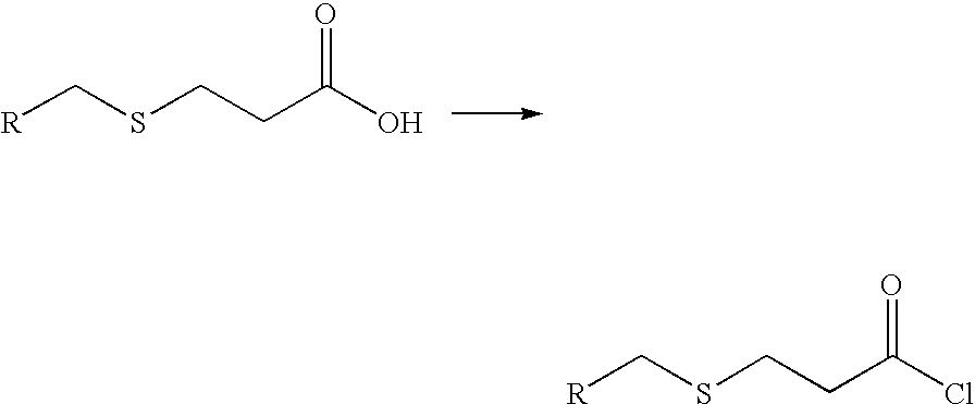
[R]CSCCC(O)=O.[R]CSCCC(Cl)=O
